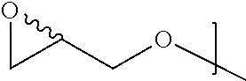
O1CC1COC
